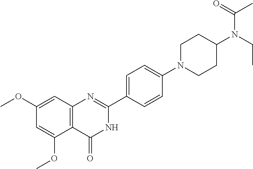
C12=C(C=C(OC)C=C1OC)N=C(C1=CC=C(N3CCC(N(CC)C(=O)C)CC3)C=C1)NC2=O
